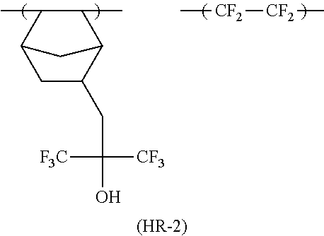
C[CF2][CF2]C.C1C(CC([CF3])([F3C])O)C2C(C)C(C)C1C2.[(HR-2)]
